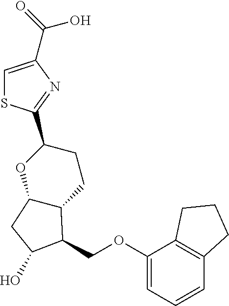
C1=C(C(=O)O)N=C(C2CCC3C(O2)CC(O)C3COC2=CC=CC3=C2CCC3)S1
